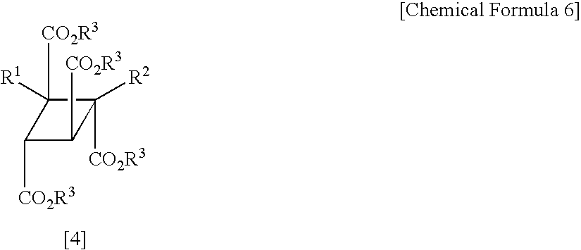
C1([CO2R3])C([CO2R3])([R1])C([R2])([CO2R3])C1[CO2R3]
